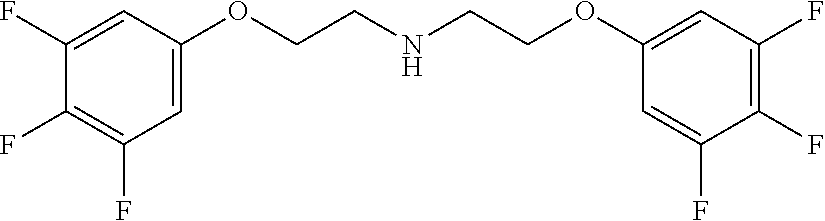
C1(F)=CC(OCCNCCOC2=CC(F)=C(F)C(F)=C2)=CC(F)=C1F
